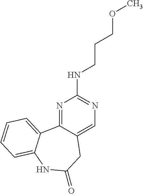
N1=C2C(=CN=C1NCCCOC)CC(=O)NC1=CC=CC=C21
